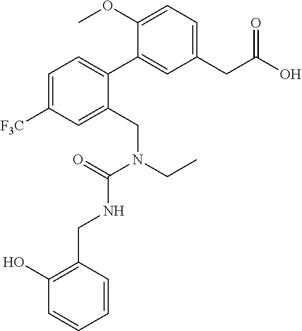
C1(CC(O)=O)=CC=C(OC)C(C2=CC=C([F3C])C=C2CN(CC)C(=O)NCC2=C(O)C=CC=C2)=C1
